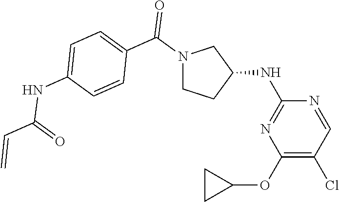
N1(C(C2=CC=C(NC(=O)C=C)C=C2)=O)CCC(NC2=NC(OC3CC3)=C(Cl)C=N2)C1
